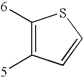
C1([6])=C([5])C=CS1
